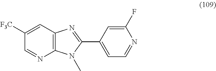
C12=C(C=C([F3C])C=N1)N=C(C1=CC=NC(F)=C1)N2C
